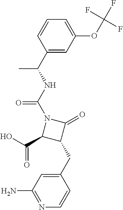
N(C(N1C(C(=O)O)C(CC2=CC(N)=NC=C2)C1=O)=O)C(C1=CC(OC(F)(F)F)=CC=C1)C
